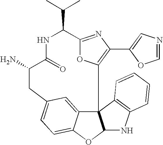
NC1CC2=CC=C3C(=C2)C2(C4=C(C5=CN=CO5)N=C(C(C(C)C)NC1=O)O4)C(O3)NC1=C2C=CC=C1
